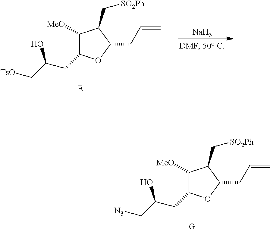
C1([MeO])C(CC(C[TsO])O)OC(CC=C)C1C[SO2Ph].[Na].C1([MeO])C(CC(C[N3])O)OC(CC=C)C1C[SO2Ph]
